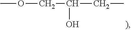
O(CC(CC)O)C
